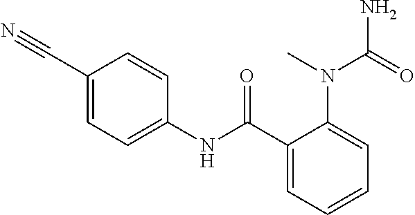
C1=CC=C(N(C)C(=O)N)C(C(=O)NC2=CC=C(C#N)C=C2)=C1
